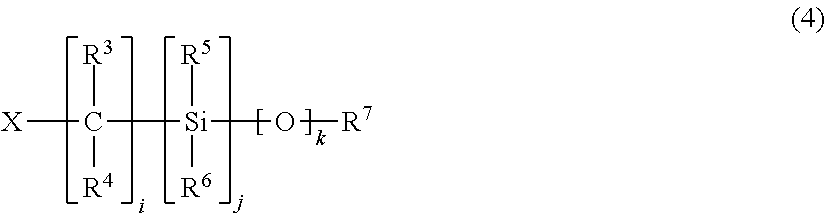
[X]C([R3])([Si]([R5])([R6])O[R7])[R4]
